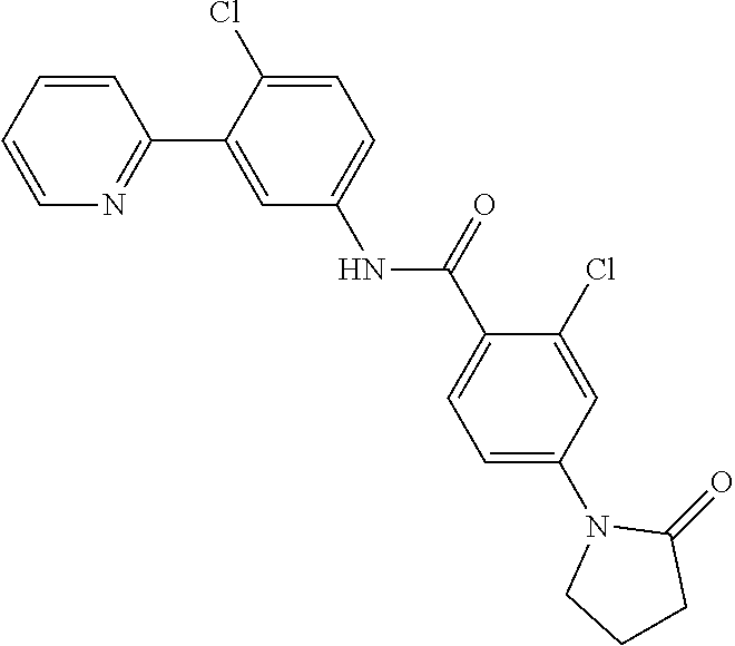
C1=CC=CN=C1C1=CC(NC(C2=CC=C(N3CCCC3=O)C=C2Cl)=O)=CC=C1Cl
